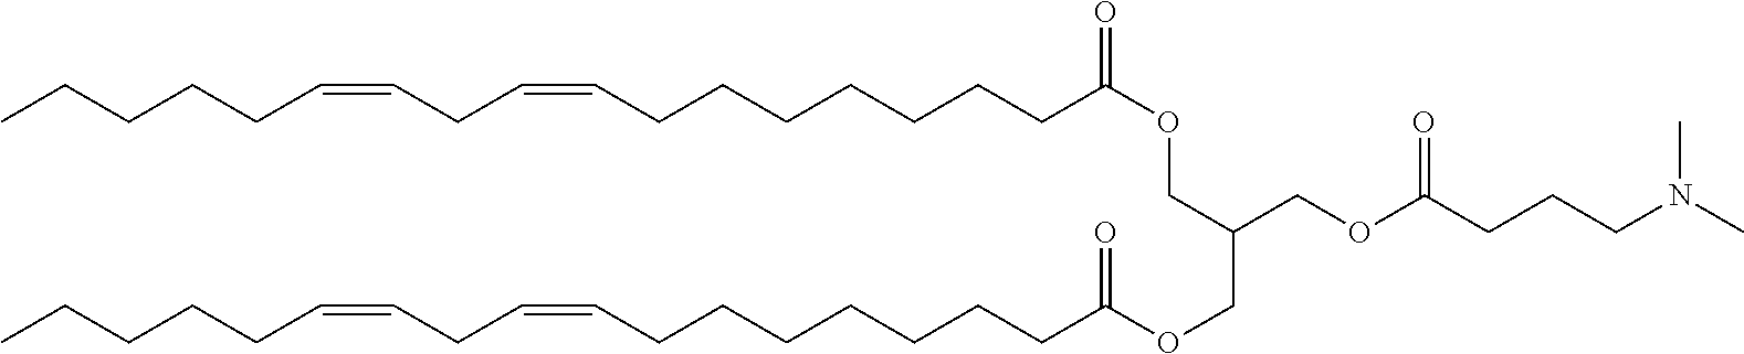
CCCCCC=CCC=CCCCCCCCC(OCC(COC(CCCN(C)C)=O)COC(CCCCCCCC=CCC=CCCCCC)=O)=O
